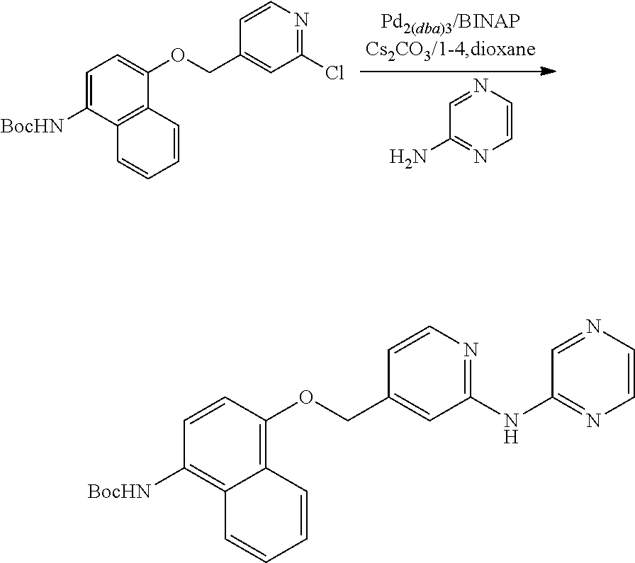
C1=NC=CN=C1N.C1=C([BocHN])C2=C(C(OCC3=CC(Cl)=NC=C3)=C1)C=CC=C2.C1=CC(OCC2=CC(NC3=NC=CN=C3)=NC=C2)=C2C(=C1[BocHN])C=CC=C2
